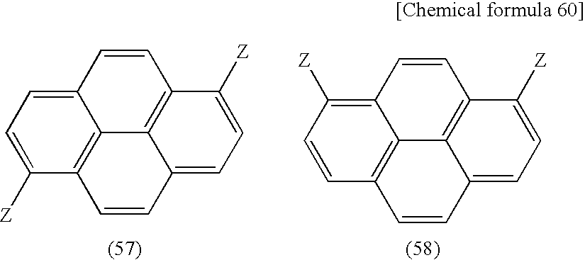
C12=CC=C([Z])C3=C1C1=C(C=C2)C([Z])=CC=C1C=C3.C12=C([Z])C=CC3=C1C1=C(C=C2)C([Z])=CC=C1C=C3
